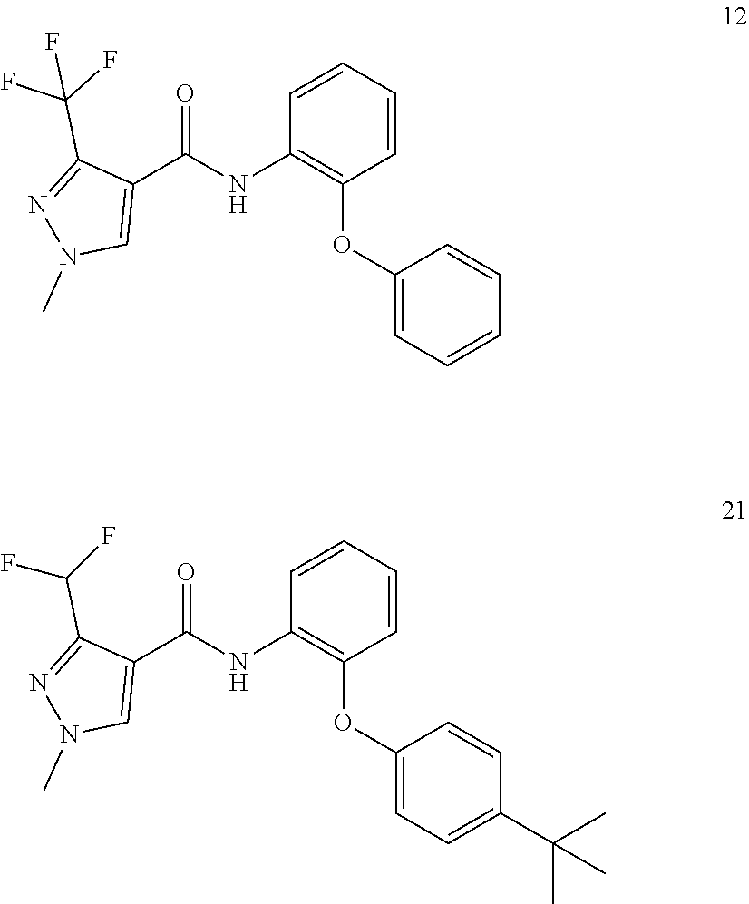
C1=C(OC2=C(NC(C3=CN(C)N=C3C(F)(F)F)=O)C=CC=C2)C=CC=C1.C1=C(OC2=C(NC(C3=CN(C)N=C3C(F)F)=O)C=CC=C2)C=CC(C(C)(C)C)=C1
